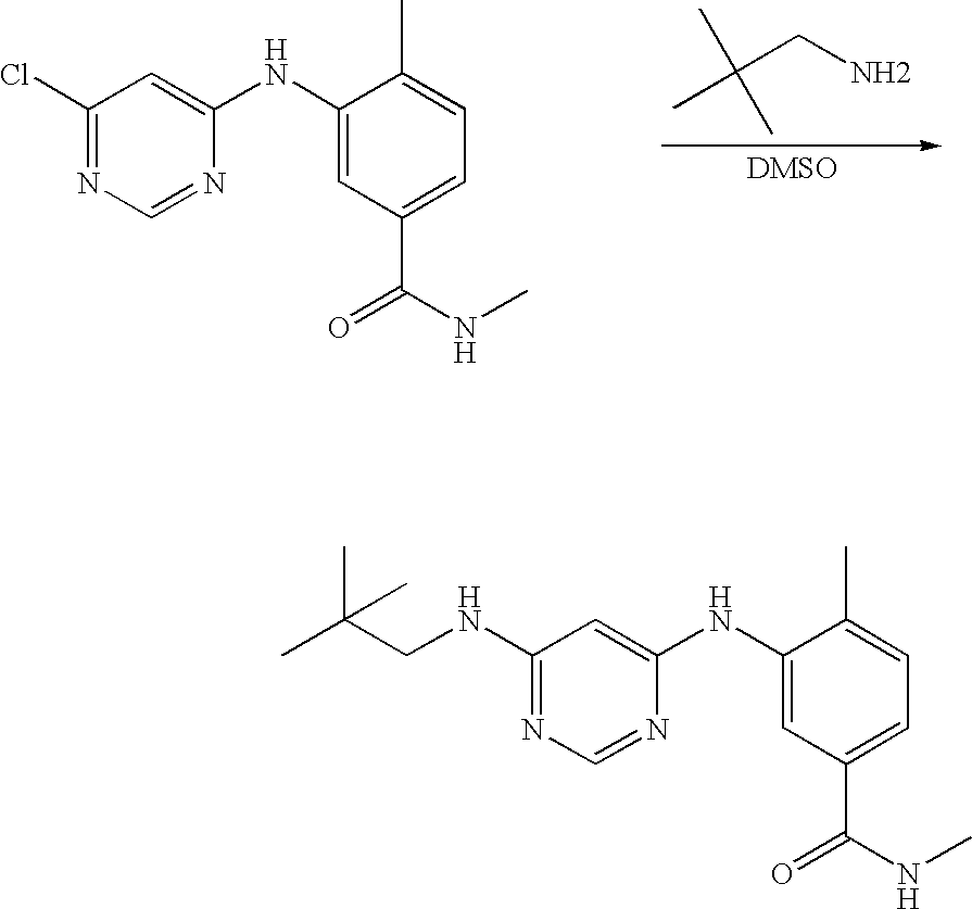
C(CN)(C)(C)C.C1(Cl)=NC=NC(NC2=CC(C(NC)=O)=CC=C2C)=C1.C1(NCC(C)(C)C)=NC=NC(NC2=CC(C(NC)=O)=CC=C2C)=C1
